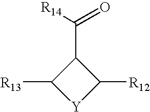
C1(C([R14])=O)C([R13])[Y]C1[R12]
